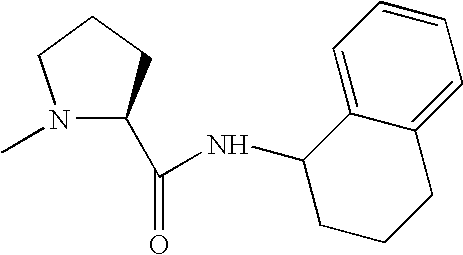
N1(C)C(C(=O)NC2CCCC3=CC=CC=C23)CCC1
